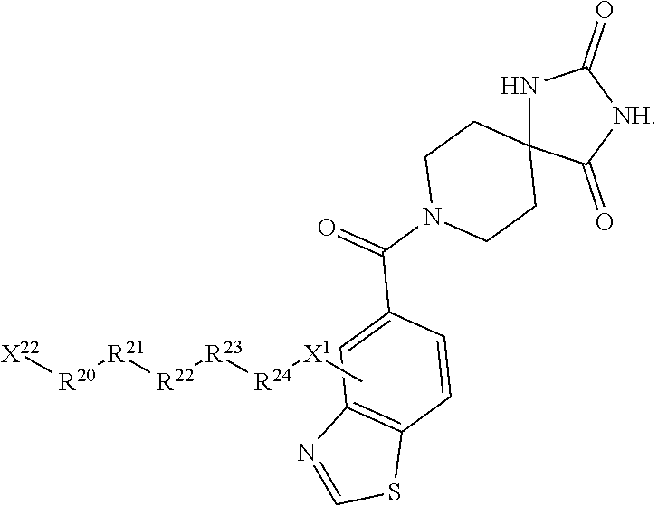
[X22][R20][R21][R22][R23][R24][X1]C.N1C2(C(=O)[NH]C1=O)CCN(C(=O)C1=CC3=C(C=C1)SC=N3)CC2
